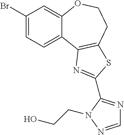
C1(Br)=CC=C2C(=C1)OCCC1=C2N=C(C2=NC=NN2CCO)S1
